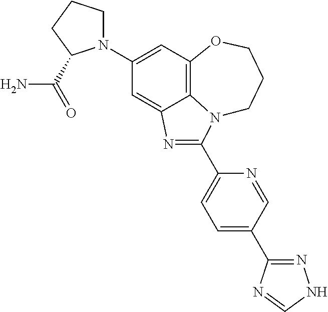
C1(N2CCCC2C(=O)N)=CC2=C3C(=C1)N=C(C1=CC=C(C4=NNC=N4)C=N1)N3CCCO2
